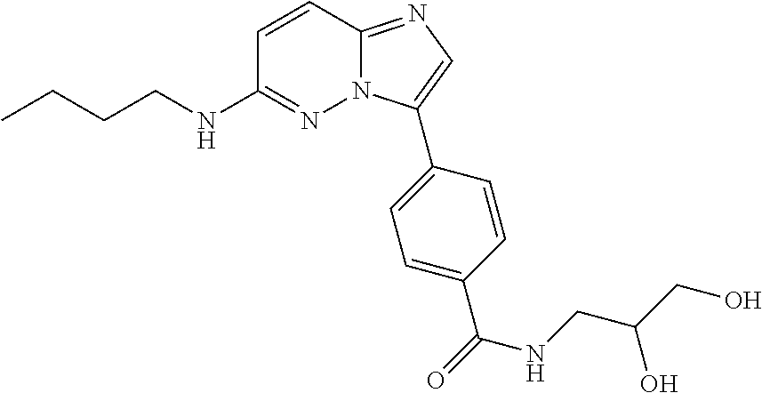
C1=CC2=NC=C(C3=CC=C(C(=O)NCC(CO)O)C=C3)N2N=C1NCCCC
